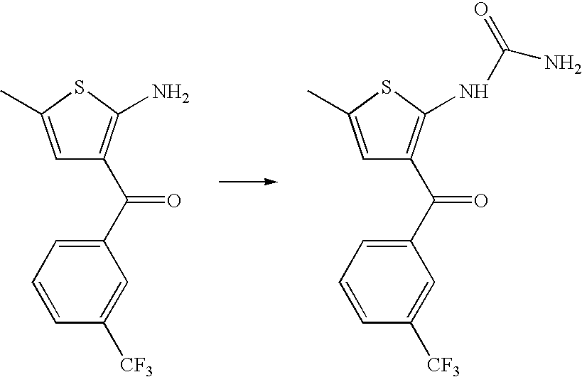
C1=C(C)SC(N)=C1C(C1=CC=CC([CF3])=C1)=O.C1=C(C)SC(NC(=O)N)=C1C(C1=CC=CC([CF3])=C1)=O
